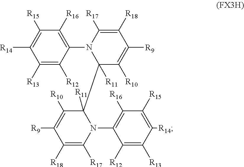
[R14]C1=C([R15])C([R16])=C(N2C([R11])(C3([R11])N(C4=C([R16])C([R15])=C([R14])C([R13])=C4[R12])C([R17])=C([R18])C([R9])=C3[R10])C([R10])=C([R9])C([R18])=C2[R17])C([R12])=C1[R13]
